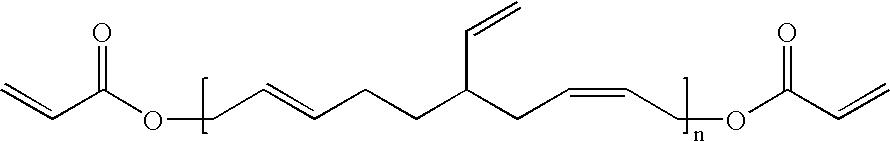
C=CC(OCC=CCCC(CC=CCOC(C=C)=O)C=C)=O
